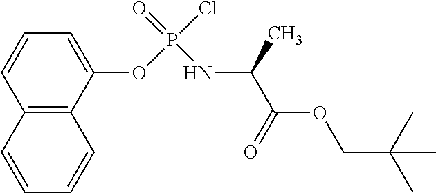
C1(OP(Cl)(=O)NC(C)C(OCC(C)(C)C)=O)=CC=CC2=C1C=CC=C2
